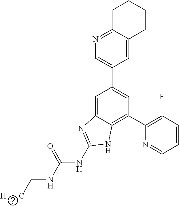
C1=C2C(=NC=C1C1=CC(C3=C(F)C=CC=N3)=C3C(=C1)N=C(NC(NC[H      C])=O)N3)CCCC2
